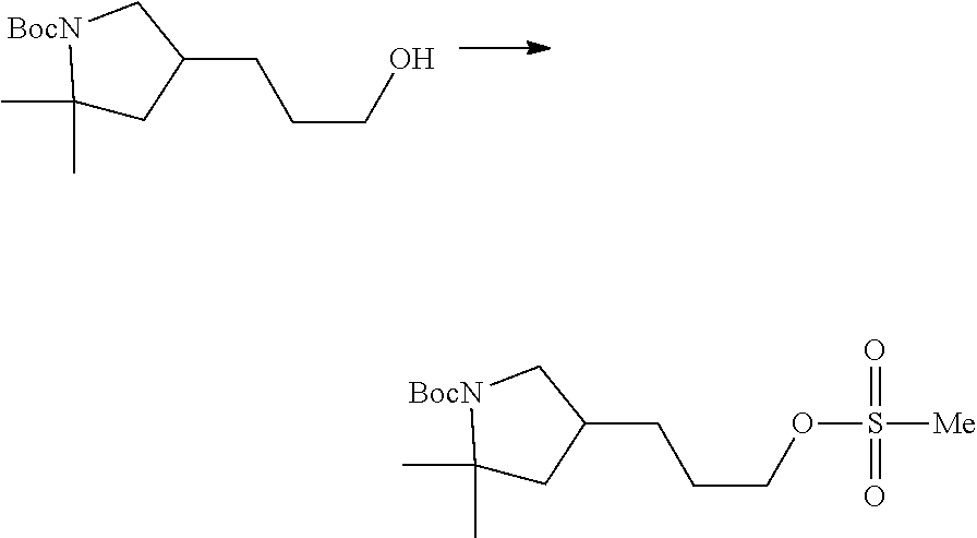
C1(C)(C)CC(CCCO)C[BocN]1.C1(C)(C)CC(CCCOS([Me])(=O)=O)C[BocN]1
